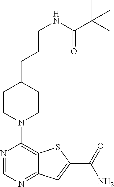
N1=CN=C2C(=C1N1CCC(CCCNC(C(C)(C)C)=O)CC1)SC(C(=O)N)=C2
